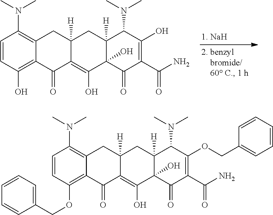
C1=CC(O)=C2C(=C1N(C)C)CC1([H])C(=C(O)C3(O)C([H])(C1)C(N(C)C)C(O)=C(C(N)=O)C3=O)C2=O.C1=CC(OCC2=CC=CC=C2)=C2C(=C1N(C)C)CC1([H])C(=C(O)C3(O)C([H])(C1)C(N(C)C)C(OCC1=CC=CC=C1)=C(C(N)=O)C3=O)C2=O
